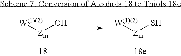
[W(1)(2)][Zm]O.[W(1)(2)][Zm]S
